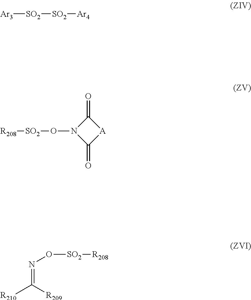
[Ar3][SO2][SO2][Ar4].[R208][SO2]ON1C(=O)[A]C1=O.[R210]C([R209])=NO[SO2][R208]
